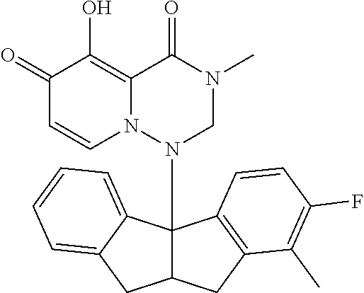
C1(=O)C=CN2C(=C1O)C(=O)N(C)CN2C12C(CC3=C1C=CC(F)=C3C)CC1=CC=CC=C21
